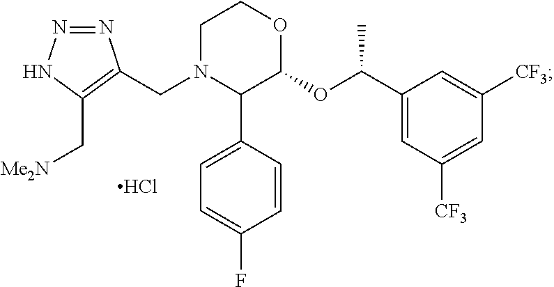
Cl.N1(CC2=C(C[Me2N])NN=N2)CCOC(OC(C2=CC([CF3])=CC([CF3])=C2)C)C1C1=CC=C(F)C=C1
